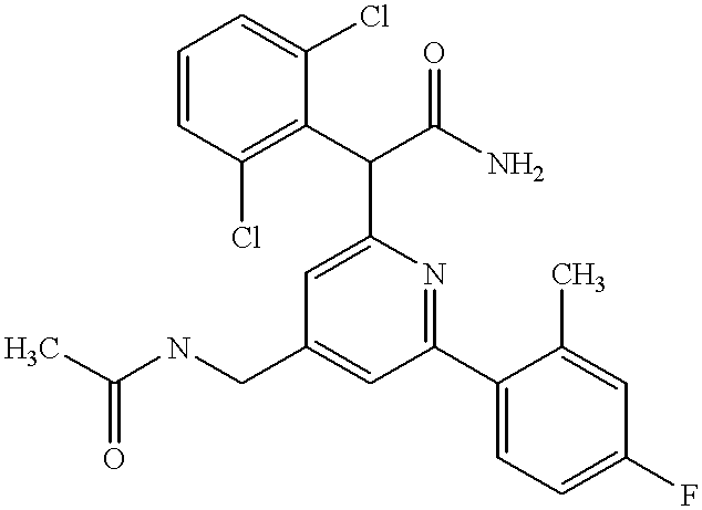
CC(NCC1=CC(C2=CC=C(F)C=C2C)=NC(C(C2=C(Cl)C=CC=C2Cl)C(N)=O)=C1)=O
